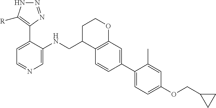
C1=C(C2=C([R])NN=N2)C(NCC2C3=C(OCC2)C=C(C2=CC=C(OCC4CC4)C=C2C)C=C3)=CN=C1
